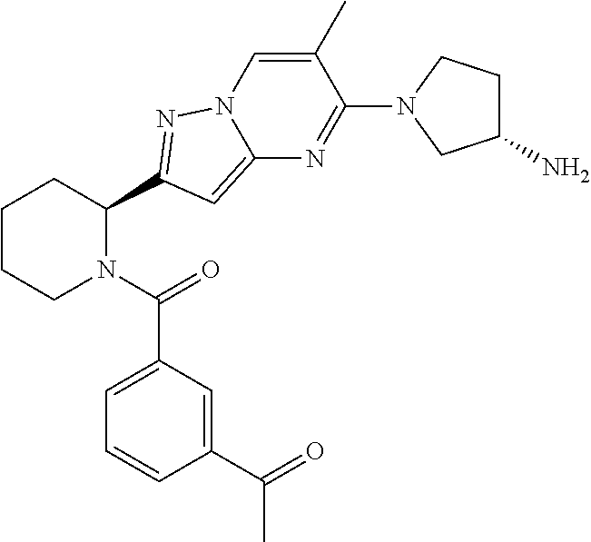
C1CCN(C(=O)C2=CC=CC(C(C)=O)=C2)C(C2=NN3C(=C2)N=C(N2CC(N)CC2)C(C)=C3)C1
